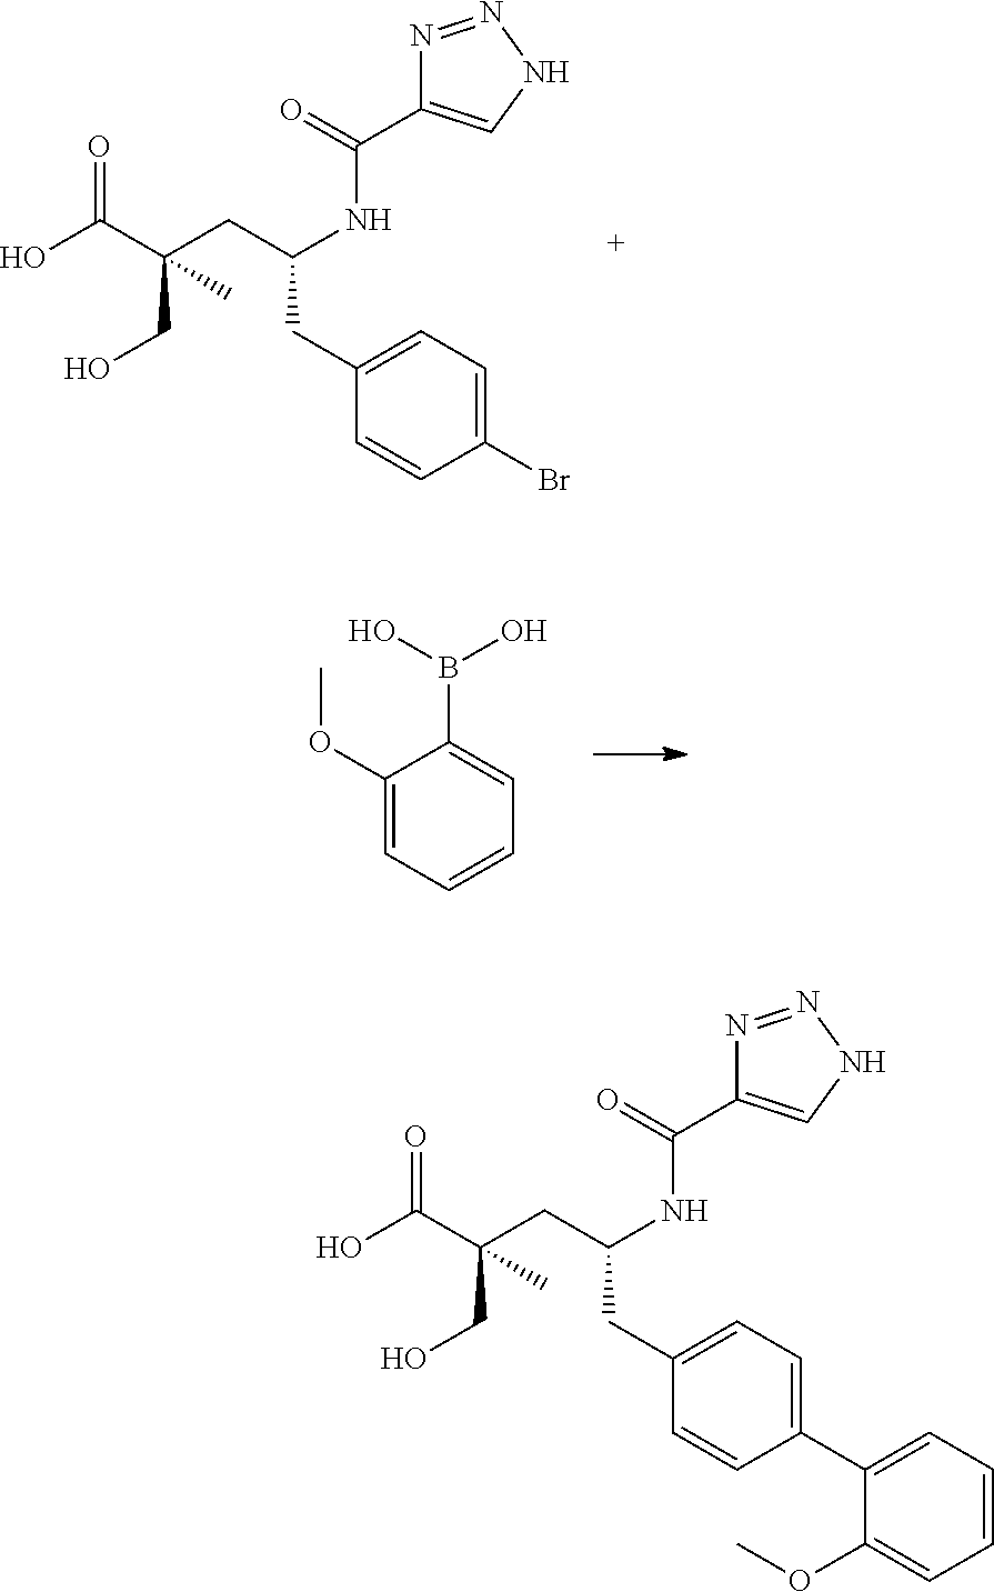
BrC1=CC=C(CC(CC(C(O)=O)(CO)C)NC(C2=CNN=N2)=O)C=C1.C1(OC)=CC=CC=C1B(O)O.C1(OC)=CC=CC=C1C1=CC=C(CC(CC(C(O)=O)(CO)C)NC(C2=CNN=N2)=O)C=C1
